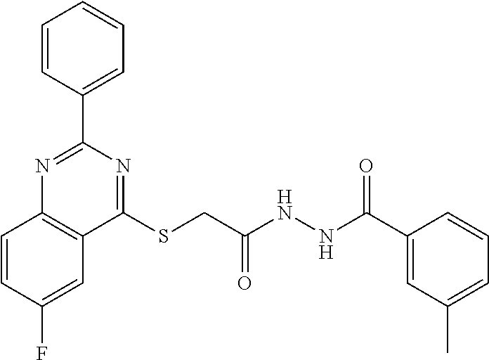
C1=CC(F)=CC2=C1N=C(C1=CC=CC=C1)N=C2SCC(NNC(C1=CC(C)=CC=C1)=O)=O
